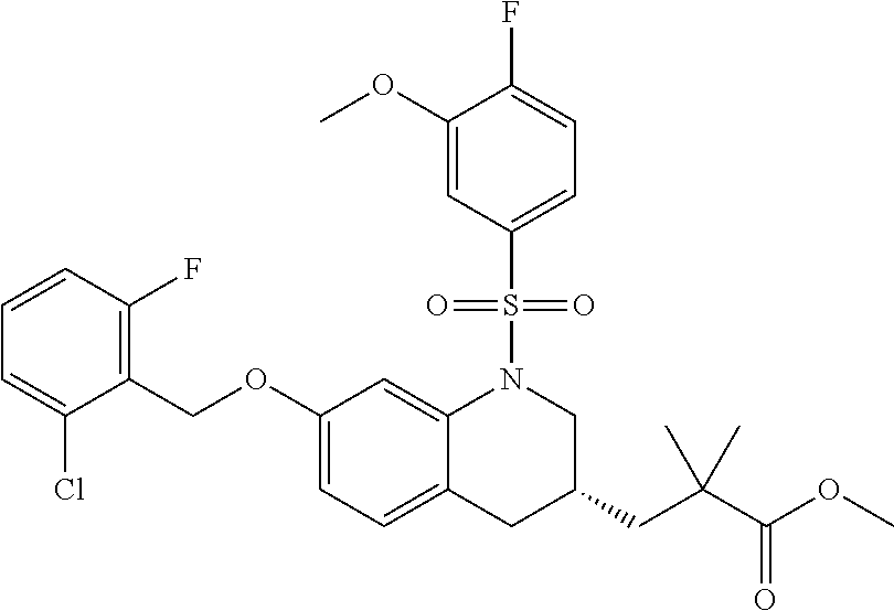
O(C1=CC=C2C(=C1)N(S(=O)(=O)C1=CC=C(F)C(OC)=C1)CC(CC(C(=O)OC)(C)C)C2)CC1=C(F)C=CC=C1Cl
